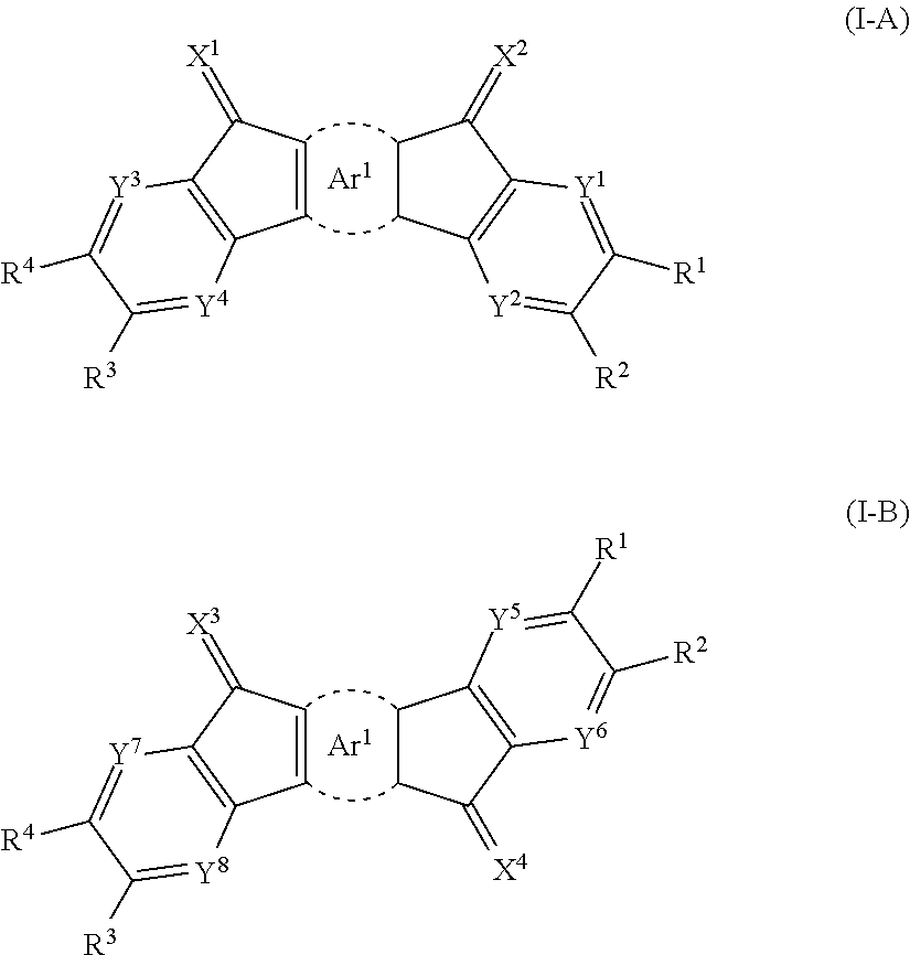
C1=CC(=[X1])C2=C1[Y4]=C([R3])C([R4])=[Y3]2.C1CC(=[X2])C2=C1[Y2]=C([R2])C([R1])=[Y1]2.C1=CC(=[X3])C2=C1[Y8]=C([R3])C([R4])=[Y7]2.C1CC2=C(C1=[X4])[Y6]=C([R2])C([R1])=[Y5]2
